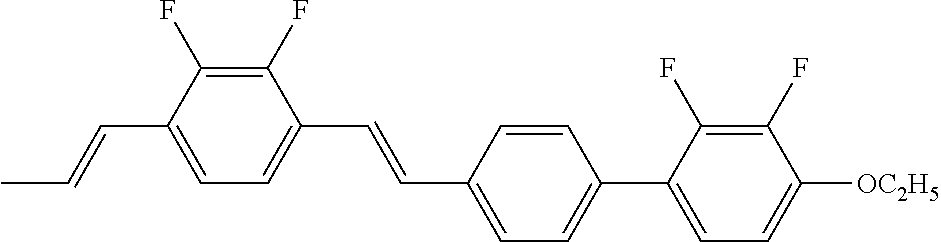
C1(F)=C(F)C(C=CC)=CC=C1C=CC1=CC=C(C2=CC=C([OC2H5])C(F)=C2F)C=C1
